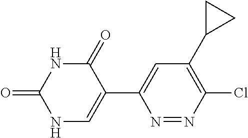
C1(=O)NC(=O)NC=C1C1=CC(C2CC2)=C(Cl)N=N1
